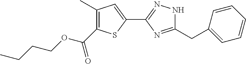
C1(C)=C(C(OCCCC)=O)SC(C2=NNC(CC3=CC=CC=C3)=N2)=C1
